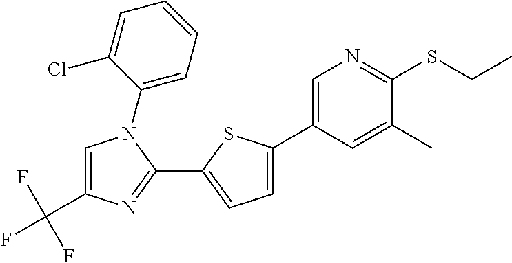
C(F)(F)(F)C1=CN(C2=CC=CC=C2Cl)C(C2=CC=C(C3=CN=C(SCC)C(C)=C3)S2)=N1
